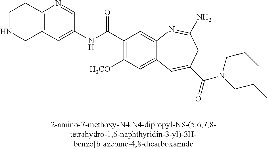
C12=C(N=CC(NC(C3=C([H3CO])C=C4C(=C3)N=C(N)CC(C(=O)N(CCC)CCC)=C4)=O)=C1)CCNC2
